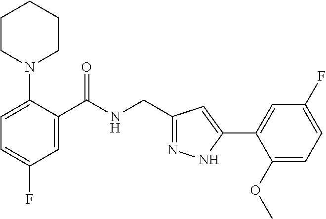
C1=C(N2CCCCC2)C(C(NCC2=NNC(C3=CC(F)=CC=C3OC)=C2)=O)=CC(F)=C1
